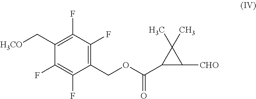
C1(C(=O)OCC2=C(F)C(F)=C(C[H3CO])C(F)=C2F)C([CHO])C1(C)C
